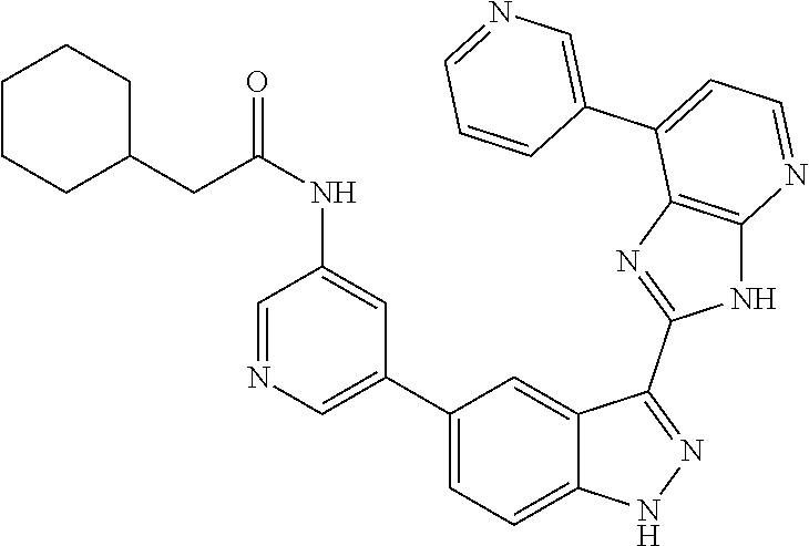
C1(C2=CC=C3C(=C2)C(C2=NC4=C(N2)N=CC=C4C2=CN=CC=C2)=NN3)=CN=CC(NC(CC2CCCCC2)=O)=C1
